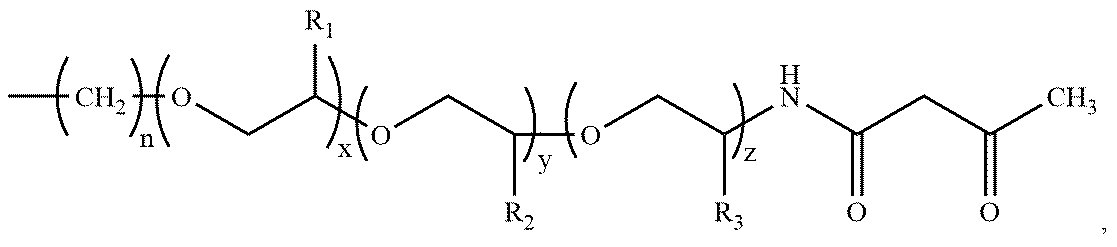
CCOCC(OCC(OCC(NC(CC(C)=O)=O)[R3])[R2])[R1]
